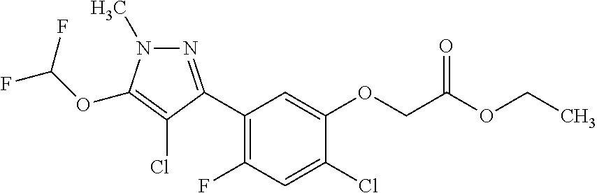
C1(C2=NN(C)C(OC(F)F)=C2Cl)=C(F)C=C(Cl)C(OCC(OCC)=O)=C1
